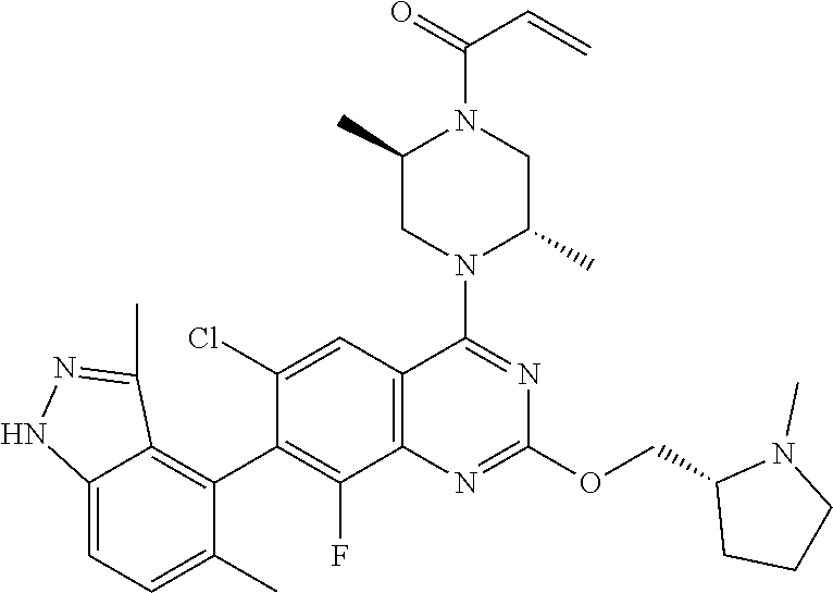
C12=C(C=C(Cl)C(C3=C4C(=CC=C3C)NN=C4C)=C1F)C(N1C(C)CN(C(=O)C=C)C(C)C1)=NC(OCC1CCCN1C)=N2
